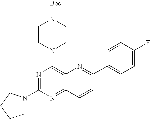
N1=C(N2CCCC2)N=C2C(=C1N1CCN([Boc])CC1)N=C(C1=CC=C(F)C=C1)C=C2
